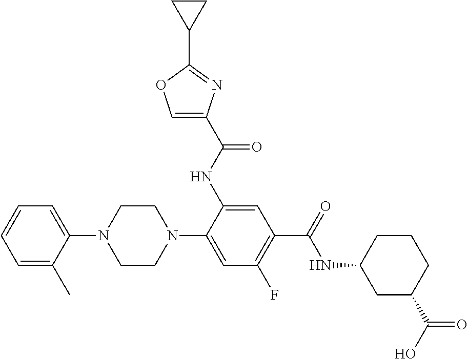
C1=C(C)C(N2CCN(C3=CC(F)=C(C(NC4CC(C(O)=O)CCC4)=O)C=C3NC(C3=COC(C4CC4)=N3)=O)CC2)=CC=C1
